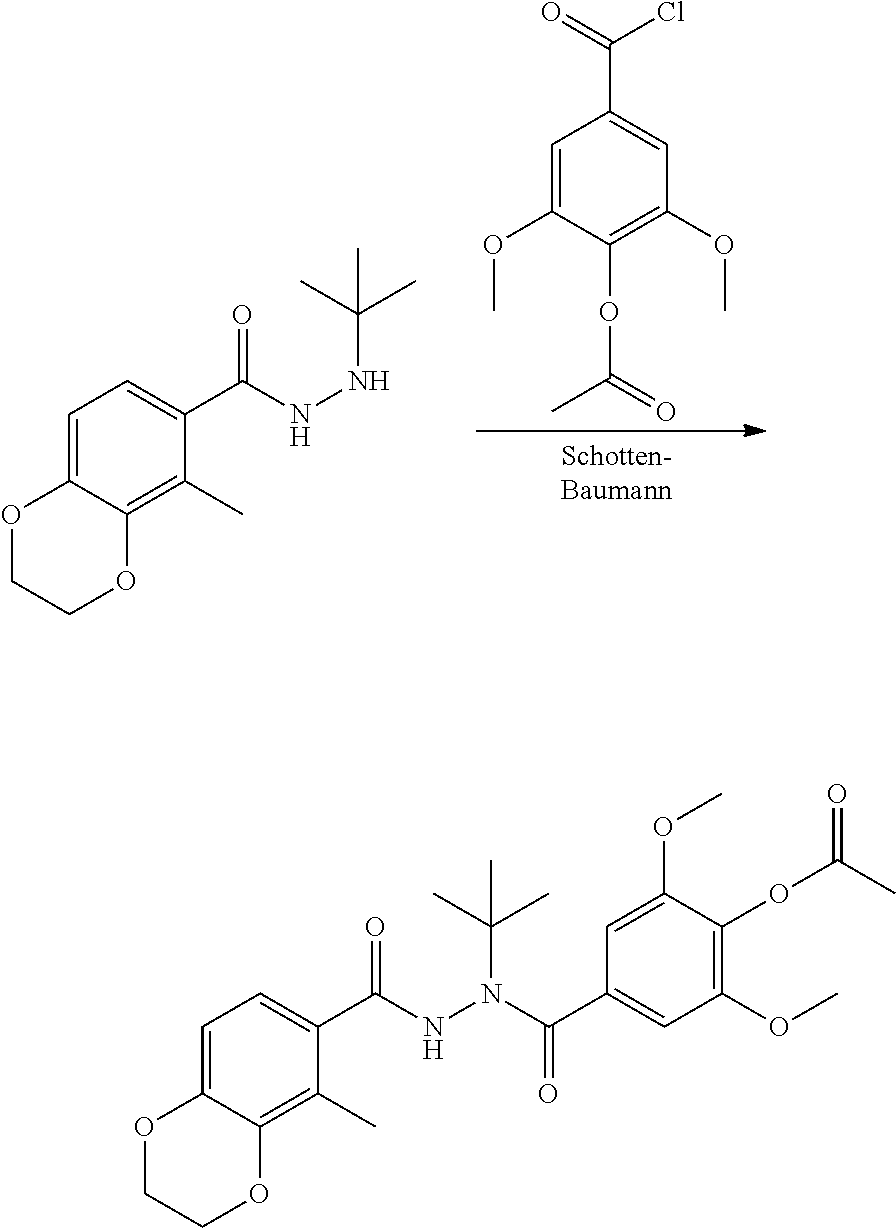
C1(C)=C2C(=CC=C1C(NN(C(=O)C1=CC(OC)=C(OC(C)=O)C(OC)=C1)C(C)(C)C)=O)OCCO2.C1(OC)=CC(C(Cl)=O)=CC(OC)=C1OC(C)=O.C1(C)=C2C(=CC=C1C(NNC(C)(C)C)=O)OCCO2
